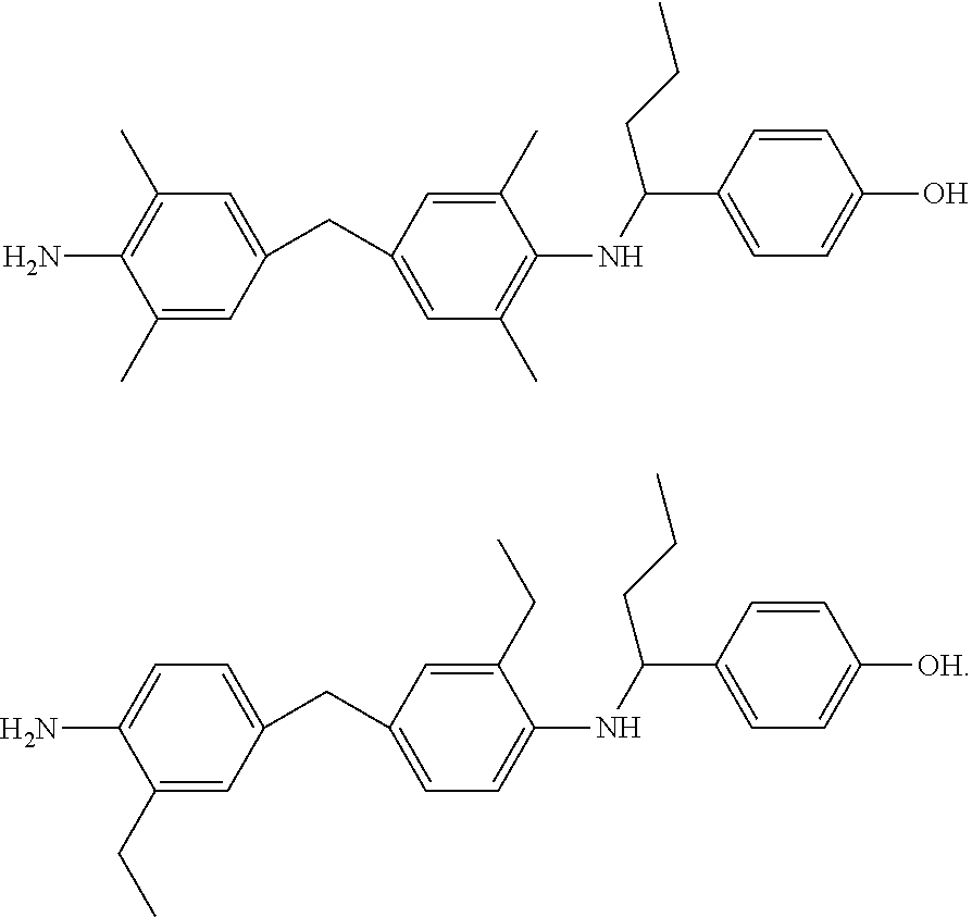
C1(C)=CC(CC2=CC(C)=C(NC(C3=CC=C(O)C=C3)CCC)C(C)=C2)=CC(C)=C1N.C1(CC)=CC(CC2=CC=C(NC(C3=CC=C([OH])C=C3)CCC)C(CC)=C2)=CC=C1N
